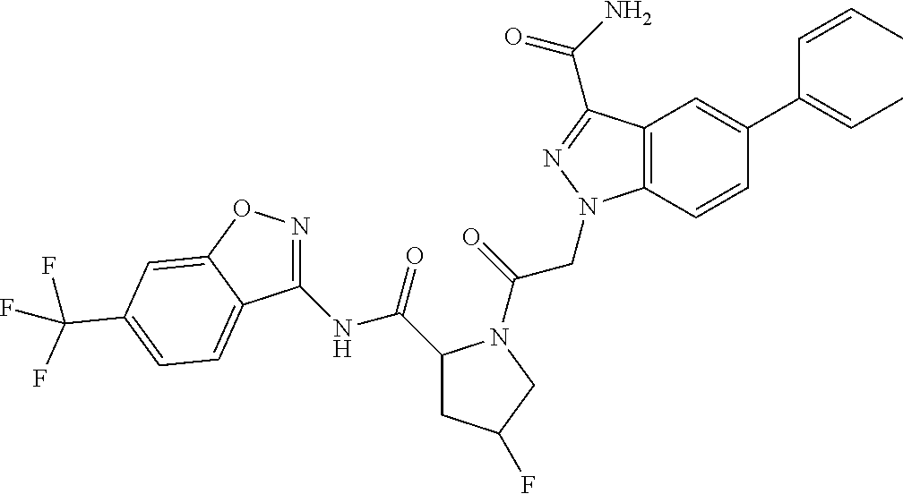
C1(C(C=CC)=CC)=CC2=C(C=C1)N(CC(=O)N1C(C(=O)NC3=NOC4=CC(C(F)(F)F)=CC=C34)CC(F)C1)N=C2C(N)=O
